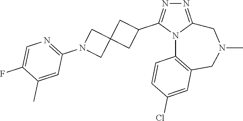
N1=C2N(C(C3CC4(C3)CN(C3=NC=C(F)C(C)=C3)C4)=N1)C1=C(CN(C)C2)C=C(Cl)C=C1
